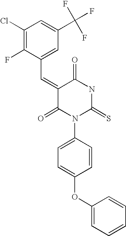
C1(Cl)=C(F)C(C=C2C(=O)N(C3=CC=C(OC4=CC=CC=C4)C=C3)C(=S)NC2=O)=CC(C(F)(F)F)=C1
